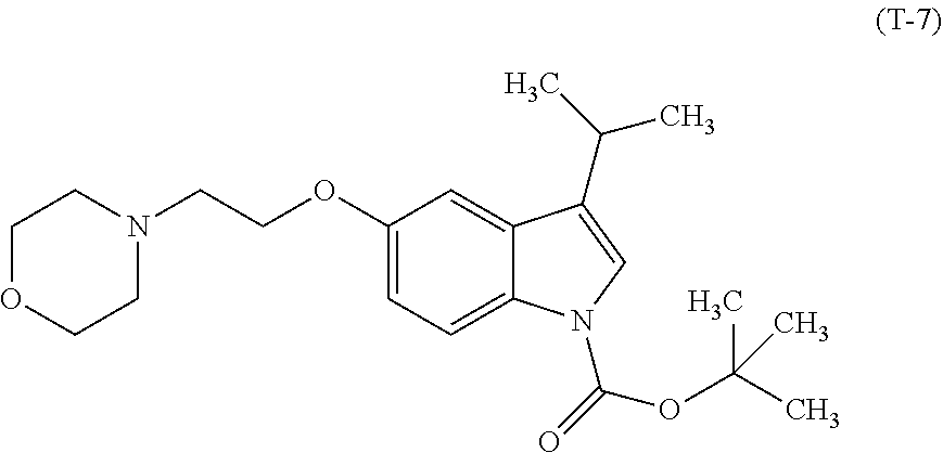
C1(OCCN2CCOCC2)=CC=C2C(=C1)C(C(C)C)=CN2C(=O)OC(C)(C)C
